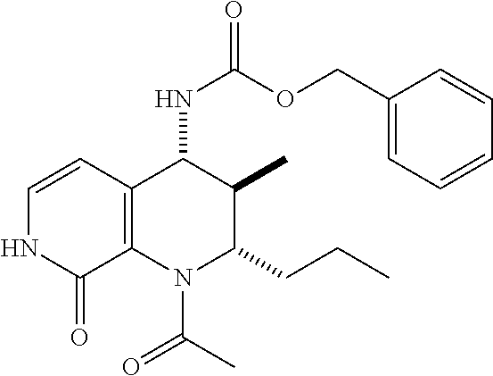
C12=C(C(NC(=O)OCC3=CC=CC=C3)C(C)C(CCC)N1C(C)=O)C=CNC2=O
